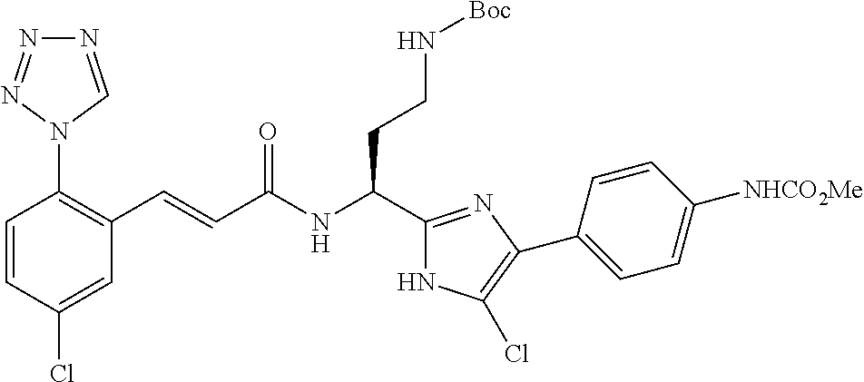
C1=CC(Cl)=CC(C=CC(NC(C2=NC(C3=CC=C([NHCO2Me])C=C3)=C(Cl)N2)CCN[Boc])=O)=C1N1C=NN=N1
